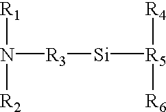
[R1]N([R2])[R3][Si][R5]([R4])[R6]
